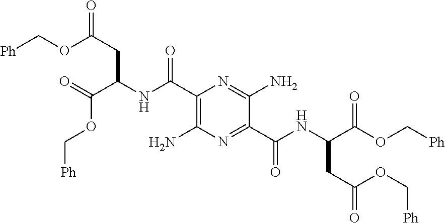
C1(C(NC(C(=O)OC[Ph])CC(=O)OC[Ph])=O)=C(N)N=C(C(NC(C(OC[Ph])=O)CC(=O)OC[Ph])=O)C(N)=N1
